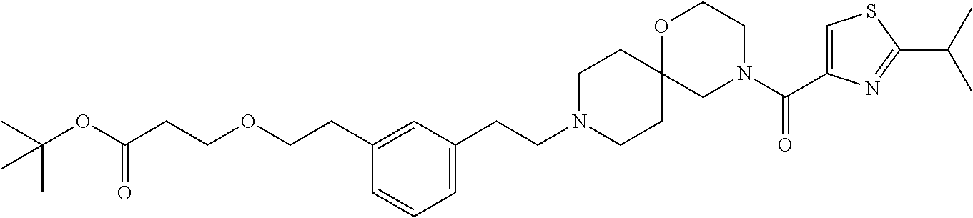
C(CN1CCC2(CC1)OCCN(C(C1=CSC(C(C)C)=N1)=O)C2)C1=CC=CC(CCOCCC(OC(C)(C)C)=O)=C1
